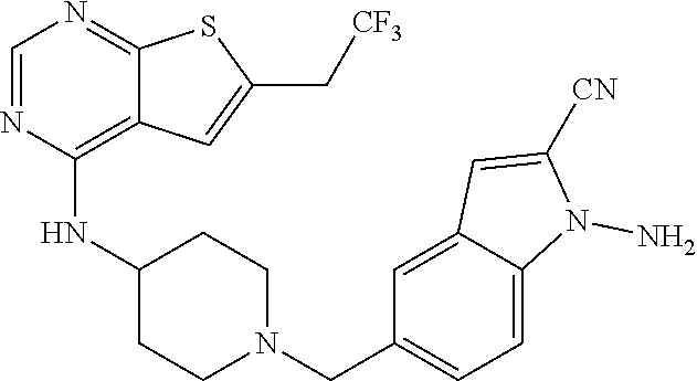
C1=NC(NC2CCN(CC3=CC=C4C(=C3)C=C([CN])N4N)CC2)=C2C(=N1)SC(C[CF3])=C2
